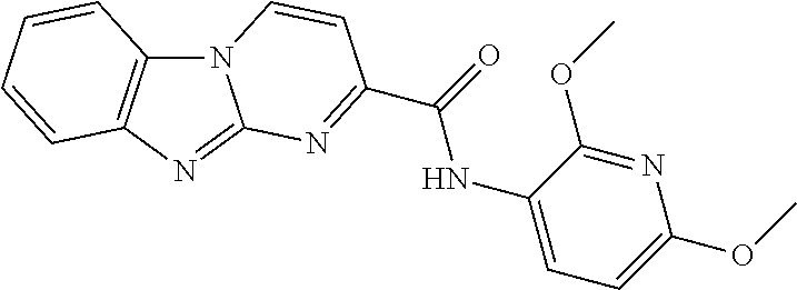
N12C3=C(N=C1N=C(C(=O)NC1=CC=C(OC)N=C1OC)C=C2)C=CC=C3
